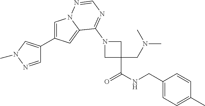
C1=C(C2=CN(C)N=C2)C=C2N1N=CN=C2N1CC(CN(C)C)(C(NCC2=CC=C(C)C=C2)=O)C1
